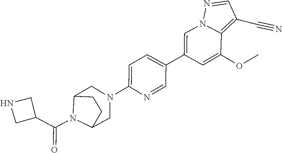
C1C2N(C(=O)C3CNC3)C(C1)CN(C1=CC=C(C3=CN4C(=C(C#N)C=N4)C(OC)=C3)C=N1)C2
